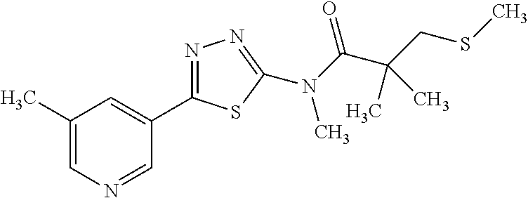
C1(C)=CN=CC(C2=NN=C(N(C(C(CSC)(C)C)=O)C)S2)=C1
